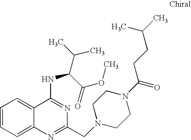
C1=CC=C2C(=C1)C(NC(C(C)C)C(=O)OC)=NC(CN1CCN(C(=O)CCC(C)C)CC1)=N2
